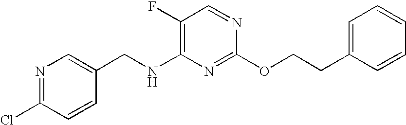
N1=C(Cl)C=CC(CNC2=C(F)C=NC(OCCC3=CC=CC=C3)=N2)=C1
